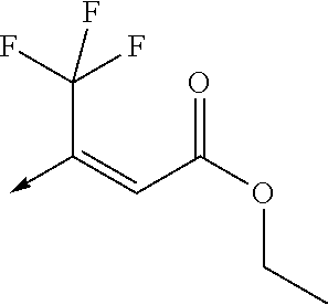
C(C(OCC)=O)=C(->C)C(F)(F)F
